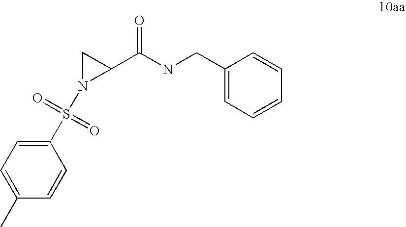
C1(S(N2C(C(NCC3=CC=CC=C3)=O)C2)(=O)=O)=CC=C(C)C=C1
